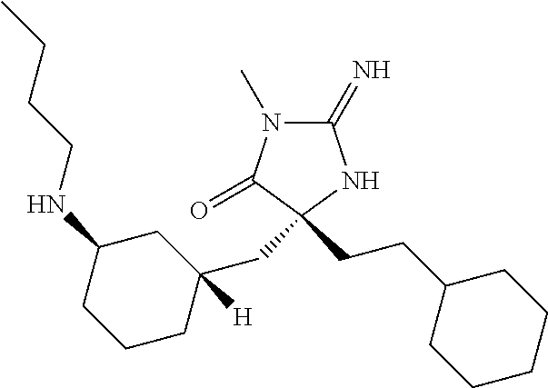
C1(=N)N(C)C(=O)C(CCC2CCCCC2)(CC2([H])CC(NCCCC)CCC2)N1
